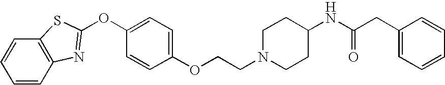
C1=CC2=C(C=C1)SC(OC1=CC=C(OCCN3CCC(NC(CC4=CC=CC=C4)=O)CC3)C=C1)=N2
